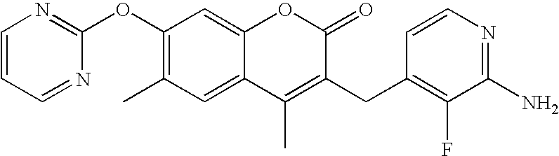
C1(OC2=NC=CC=N2)=C(C)C=C2C(=C1)OC(=O)C(CC1=C(F)C(N)=NC=C1)=C2C
